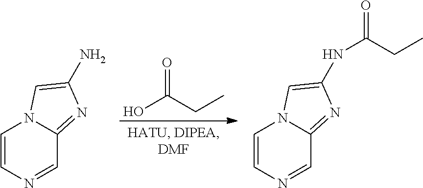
O=C(CC)O.C1=CN=CC2=NC(N)=CN12.C1=CN=CC2=NC(NC(=O)CC)=CN12
